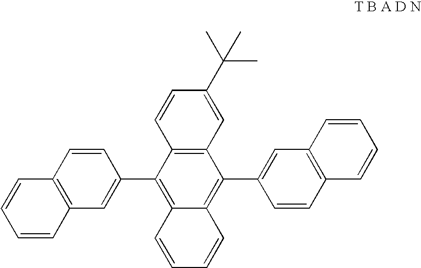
C1=CC2=C(C=C1)C=CC(C1=C3C(=C(C4=CC5=C(C=C4)C=CC=C5)C4=C1C=CC(C(C)(C)C)=C4)C=CC=C3)=C2
